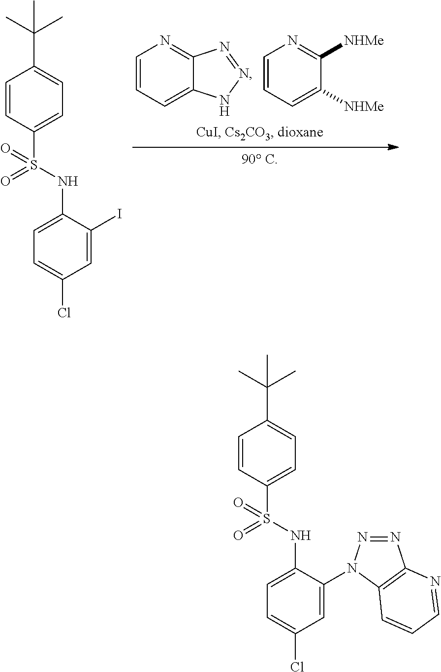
C1=CC=C2C(=N1)N=NN2.C1=CC=C([NHMe])C([NHMe])=N1.C1(S(NC2=CC=C(Cl)C=C2I)(=O)=O)=CC=C(C(C)(C)C)C=C1.C1(S(NC2=CC=C(Cl)C=C2N2N=NC3=C2C=CC=N3)(=O)=O)=CC=C(C(C)(C)C)C=C1
